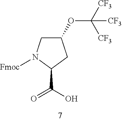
C1(OC([CF3])([CF3])[CF3])CN([Fmoc])C(C(=O)O)C1
